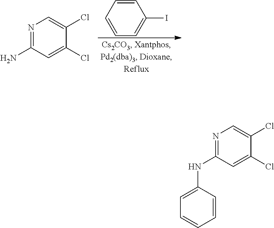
C1=CC=CC(I)=C1.N1=C(N)C=C(Cl)C(Cl)=C1.N1=C(NC2=CC=CC=C2)C=C(Cl)C(Cl)=C1
